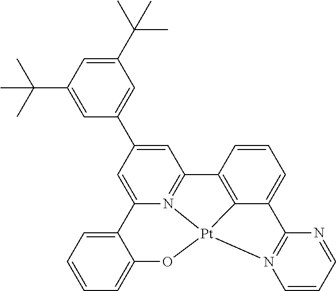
C1=C(C2=CC(C(C)(C)C)=CC(C(C)(C)C)=C2)C=C2N3=C1C1=C4C(=CC=C1)C1=N(C=CC=N1)[Pt]34OC1=CC=CC=C21
